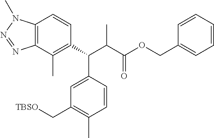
C12=C(C(C)=C(C(C(C(OCC3=CC=CC=C3)=O)C)C3=CC(C[TBSO])=C(C)C=C3)C=C1)N=NN2C
